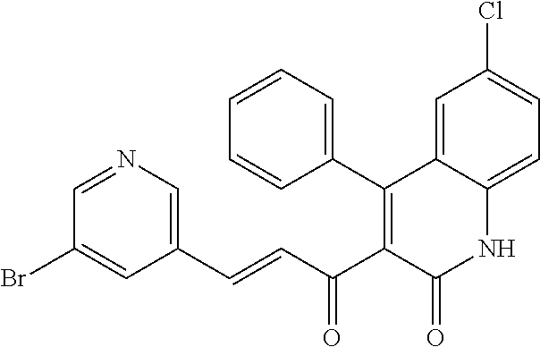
C1(C2=C(C(C=CC3=CN=CC(Br)=C3)=O)C(=O)NC3=CC=C(Cl)C=C23)=CC=CC=C1
